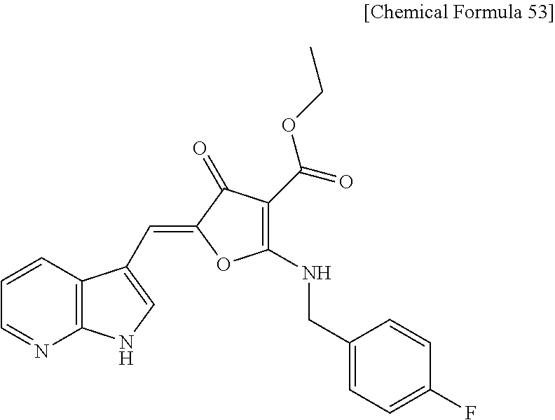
C1=CC2=C(N=C1)NC=C2C=C1OC(NCC2=CC=C(F)C=C2)=C(C(=O)OCC)C1=O
